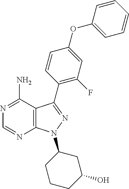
C12=C(N(C3CCCC(O)C3)N=C1C1=C(F)C=C(OC3=CC=CC=C3)C=C1)N=CN=C2N
